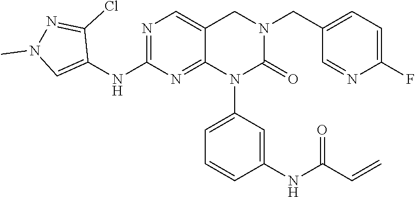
C1(NC2=NC=C3C(=N2)N(C2=CC=CC(NC(C=C)=O)=C2)C(=O)N(CC2=CC=C(F)N=C2)C3)=CN(C)N=C1Cl
